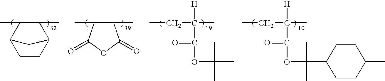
C1C2C(C)C(C)C(C1)C2.C(CC)(C)([H])C(OC(C)(C)C)=O.C1(C)C(C)C(=O)OC1=O.C(CC)(C)([H])C(OC(C1CCC(C)CC1)(C)C)=O
